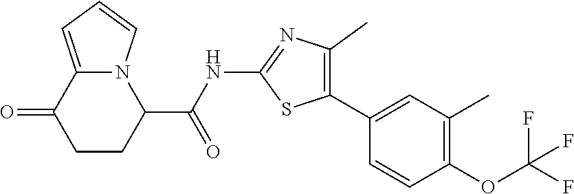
C1CC(C(NC2=NC(C)=C(C3=CC(C)=C(OC(F)(F)F)C=C3)S2)=O)N2C(=CC=C2)C1=O
